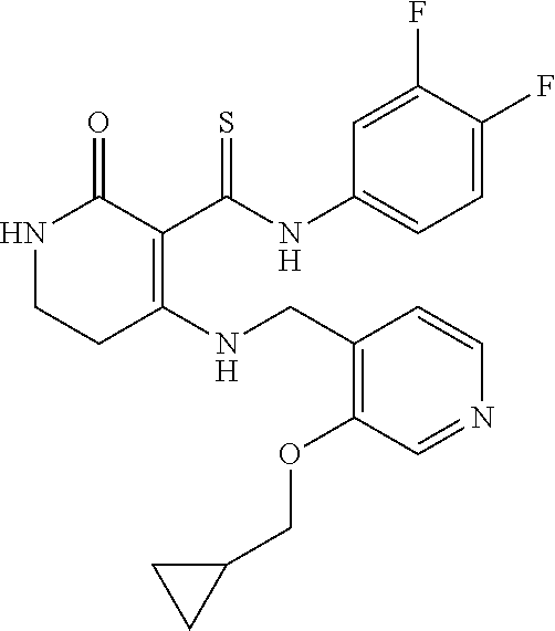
N1CCC(NCC2=C(OCC3CC3)C=NC=C2)=C(C(NC2=CC=C(F)C(F)=C2)=S)C1=O
